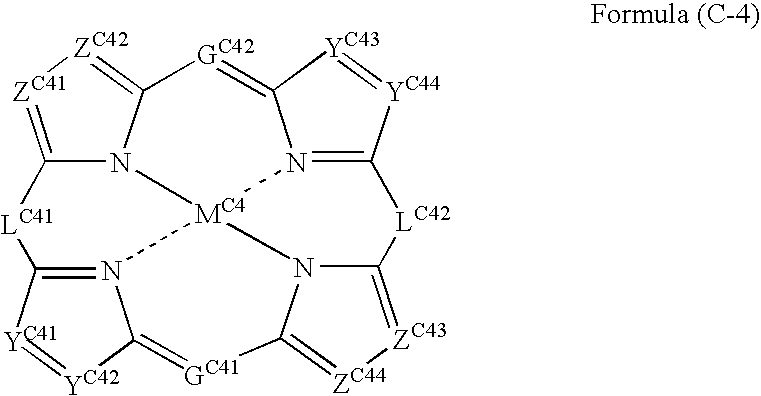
N12=C3[YC44]=[YC43]C1=[GC42]C1=[ZC42][ZC41]=C4N1[MC4]21N2C(=[ZC44][ZC43]=C2[LC42]3)[GC41]=C2[YC42]=[YC41]C(=N21)[LC41]4
